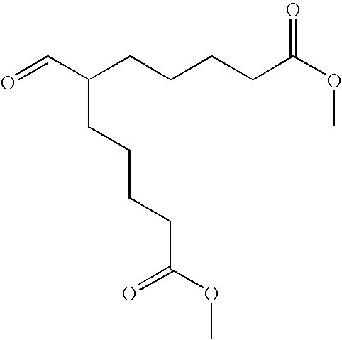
C(C(CCCCC(OC)=O)CCCCC(OC)=O)=O
